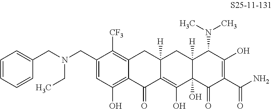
C1(CN(CC2=CC=CC=C2)CC)=CC(O)=C2C(=C1[CF3])CC1([H])C(=C(O)C3(O)C([H])(C1)C(N(C)C)C(O)=C(C(N)=O)C3=O)C2=O
